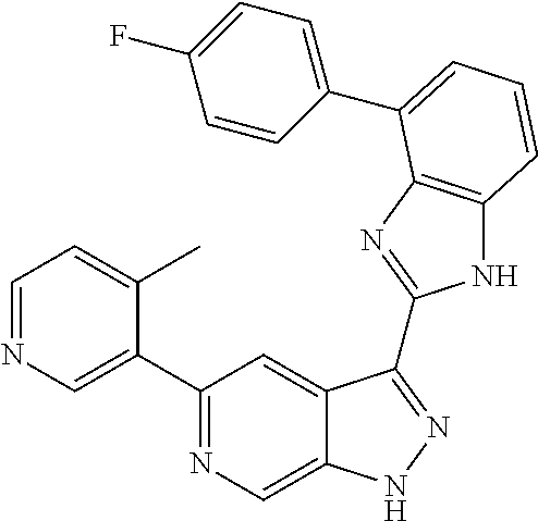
C1=NC=C(C2=NC=C3C(=C2)C(C2=NC4=C(N2)C=CC=C4C2=CC=C(F)C=C2)=NN3)C(C)=C1
